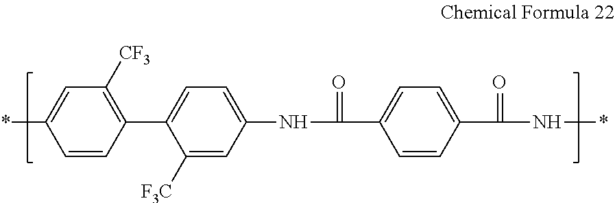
C1=CC(C2=CC=C(NC(=O)C3=CC=C(C(=O)N*)C=C3)C=C2[F3C])=C([CF3])C=C1*
